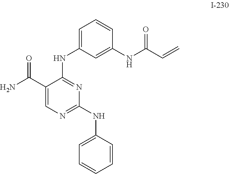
NC(C1=CN=C(NC2=CC=CC=C2)N=C1NC1=CC=CC(NC(C=C)=O)=C1)=O
